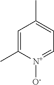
C1=C(C)[N+]([O-])=CC=C1C
